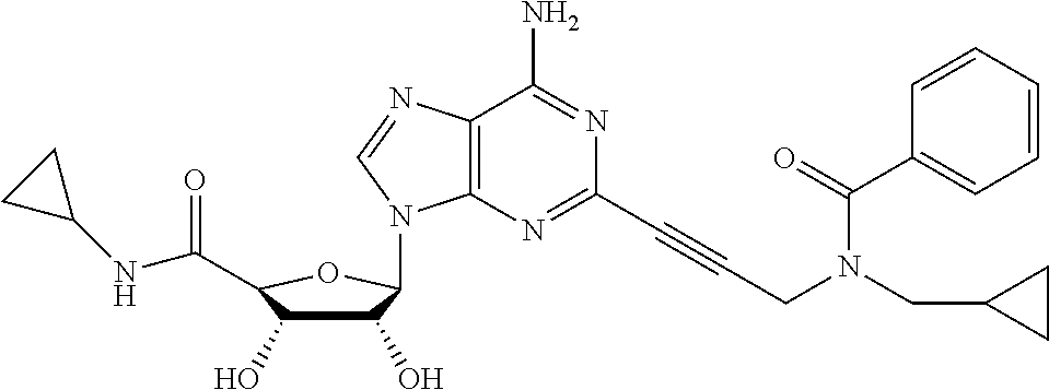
C12=C(N=C(C#CCN(CC3CC3)C(C3=CC=CC=C3)=O)N=C1N)N(C1C(O)C(O)C(C(=O)NC3CC3)O1)C=N2
